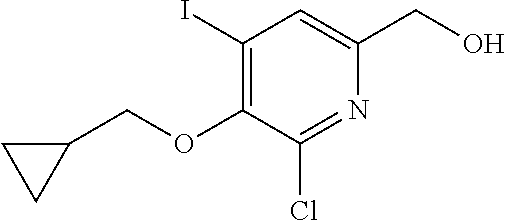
C1(I)=C(OCC2CC2)C(Cl)=NC(CO)=C1
